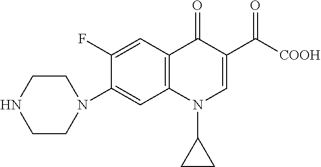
C1CN(C2=CC3=C(C=C2F)C(=O)C(C([COOH])=O)=CN3C2CC2)CCN1
